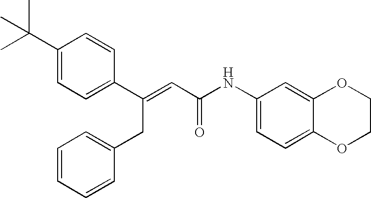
C1=CC(C(=CC(NC2=CC=C3C(=C2)OCCO3)=O)CC2=CC=CC=C2)=CC=C1C(C)(C)C
